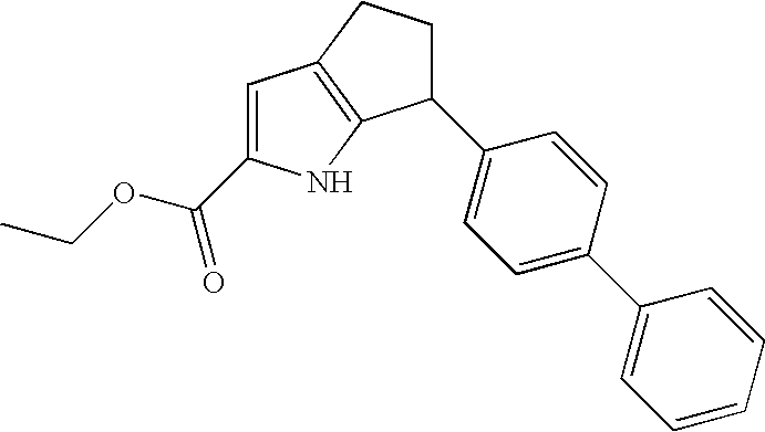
C1=C(C(OCC)=O)NC2=C1CCC2C1=CC=C(C2=CC=CC=C2)C=C1
